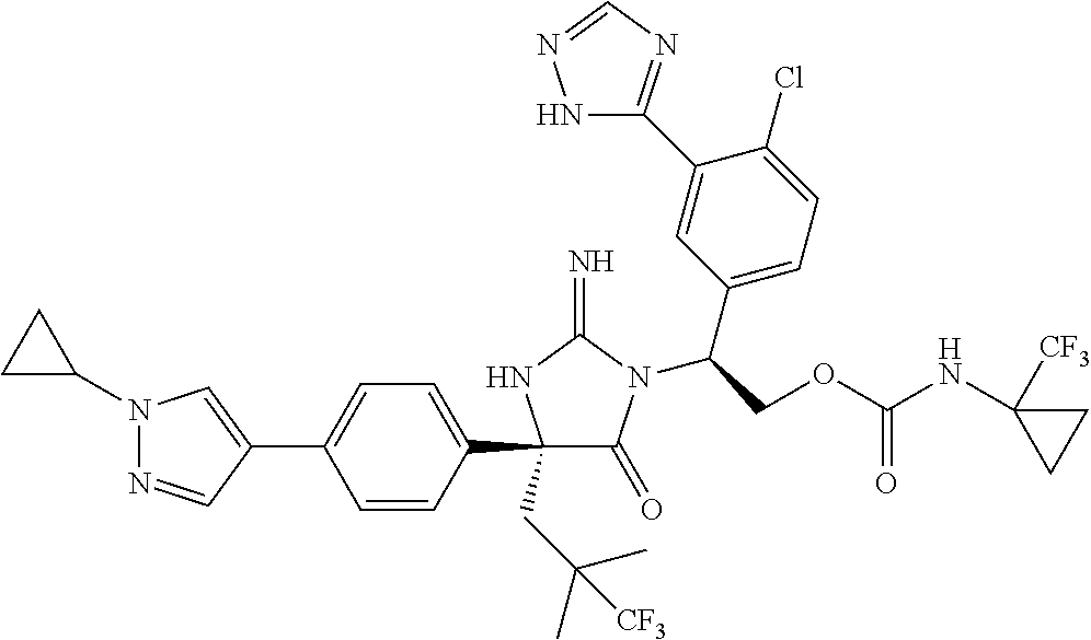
N1(C2CC2)N=CC(C2=CC=C(C3(CC(C)(C)[CF3])C(=O)N(C(COC(NC4([CF3])CC4)=O)C4=CC=C(Cl)C(C5=NC=NN5)=C4)C(=N)N3)C=C2)=C1
